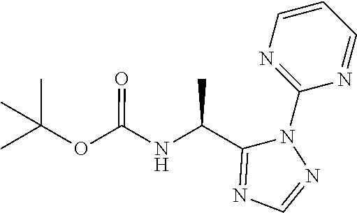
N1=C(N2C(C(NC(OC(C)(C)C)=O)C)=NC=N2)N=CC=C1
